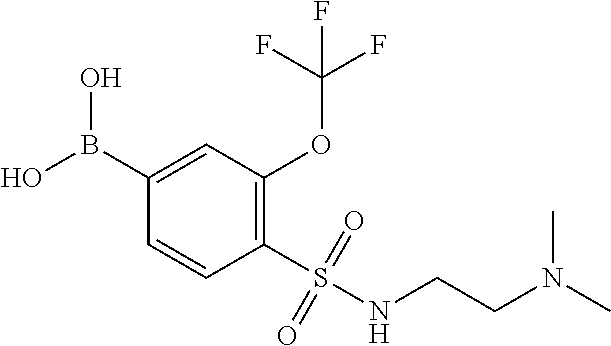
C1(B(O)O)=CC(OC(F)(F)F)=C(S(NCCN(C)C)(=O)=O)C=C1
